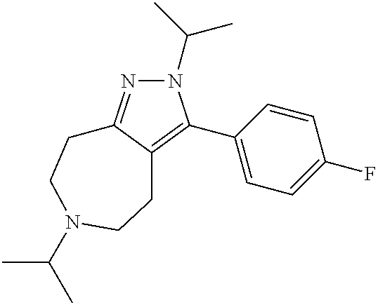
N1(C(C)C)N=C2C(=C1C1=CC=C(F)C=C1)CCN(C(C)C)CC2
